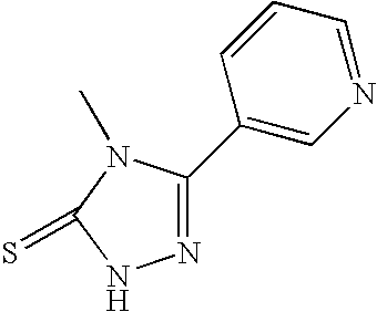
N1N=C(C2=CN=CC=C2)N(C)C1=S
